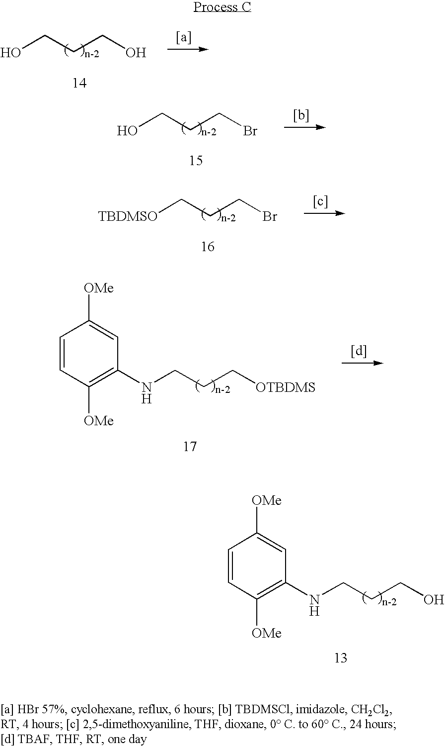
OCCCO.OCCCBr.[TBDMSO]CCCBr.N(CCC[OTBDMS])C1=C([OMe])C=CC([OMe])=C1.C1=CC([OMe])=C(NCCCO)C=C1[OMe]
